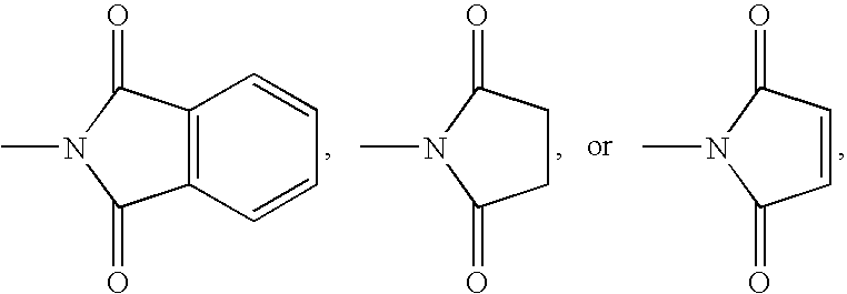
C12=C(C=CC=C1)C(=O)N(C)C2=O.C1=CC(=O)N(C)C1=O.C1CC(=O)N(C)C1=O
